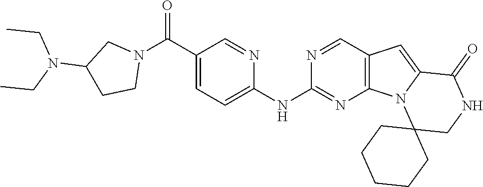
C(C1=CC=C(NC2=NC3=C(C=N2)C=C2N3C3(CNC2=O)CCCCC3)N=C1)(N1CC(N(CC)CC)CC1)=O
